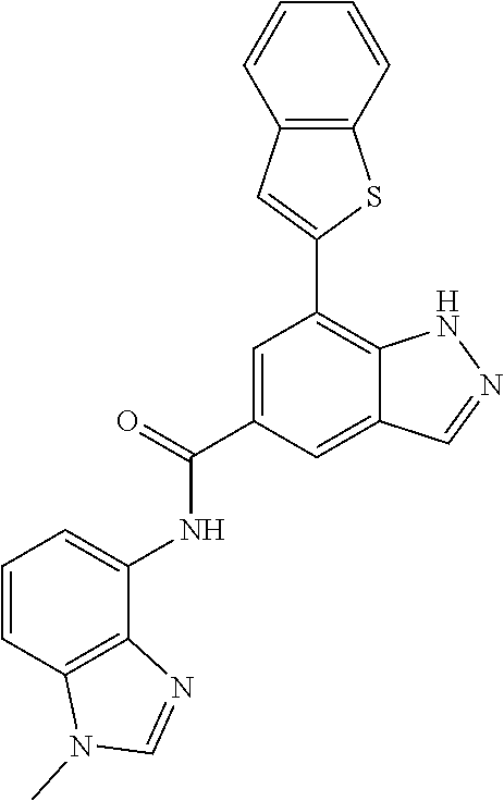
C1=C(C(=O)NC2=CC=CC3=C2N=CN3C)C=C2C(=C1C1=CC3=C(S1)C=CC=C3)NN=C2
